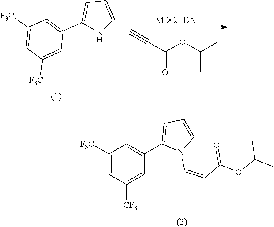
C1=CNC(C2=CC([F3C])=CC([F3C])=C2)=C1.C(C#C)(=O)OC(C)C.O(C(C=CN1C(C2=CC([F3C])=CC([CF3])=C2)=CC=C1)=O)C(C)C
